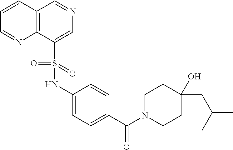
C1=CC(C(N2CCC(CC(C)C)(O)CC2)=O)=CC=C1NS(C1=CN=CC2=C1N=CC=C2)(=O)=O
